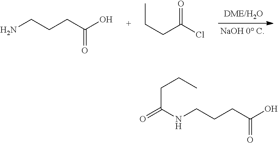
N(CCCC(O)=O)C(=O)CCC.NCCCC(O)=O.O=C(Cl)CCC
